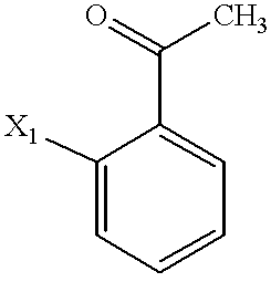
C1([X1])=CC=CC=C1C(=O)C
